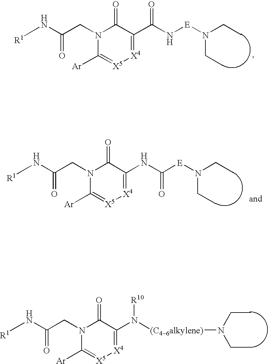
N(C(CN1C(=O)C(N([(C46alkylene)]N(CC)CC)[R10])=[X4][X5]=C1[Ar])=O)[R1].N(C(CN1C(=O)C(C(N[E]N(CC)CC)=O)=[X4][X5]=C1[Ar])=O)[R1].N(C(CN1C(=O)C(NC([E]N(CC)CC)=O)=[X4][X5]=C1[Ar])=O)[R1]
